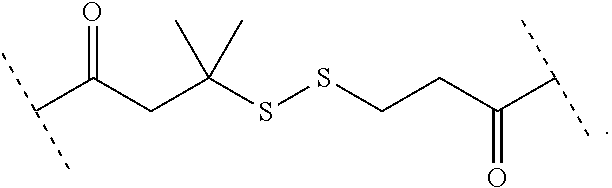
O=C(CC(SSCCC(C(C)C)=O)(C)C)C(C)C
